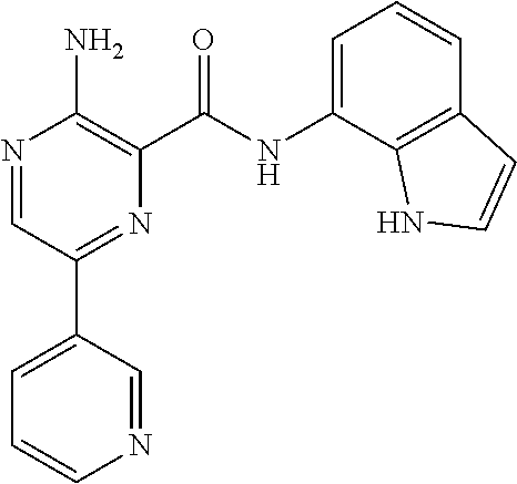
N1=CC(C2=CC=CN=C2)=NC(C(NC2=CC=CC3=C2NC=C3)=O)=C1N
